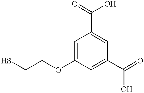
C1=C(OCCS)C=C(C(=O)O)C=C1C(=O)O
